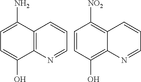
C1=C(N)C2=C(C(O)=C1)N=CC=C2.C1=CC(O)=C2C(=C1[NO2])C=CC=N2
